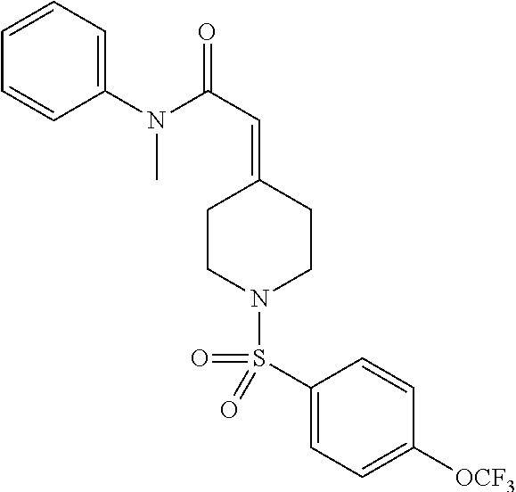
C1(N(C(C=C2CCN(S(C3=CC=C([OCF3])C=C3)(=O)=O)CC2)=O)C)=CC=CC=C1
